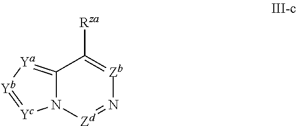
C12=[Ya][Yb]=[Yc]N1[Zd]=N[Zb]=C2[Rza]
